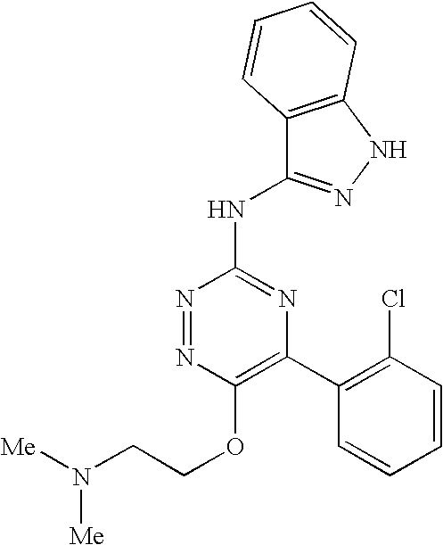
C1(OCCN([Me])[Me])=C(C2=C(Cl)C=CC=C2)N=C(NC2=NNC3=C2C=CC=C3)N=N1
